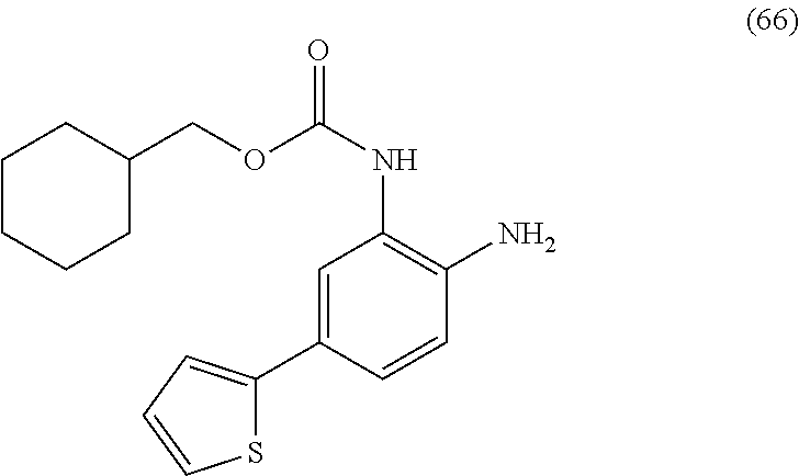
C1=C(C2=CC=CS2)C=CC(N)=C1NC(=O)OCC1CCCCC1
